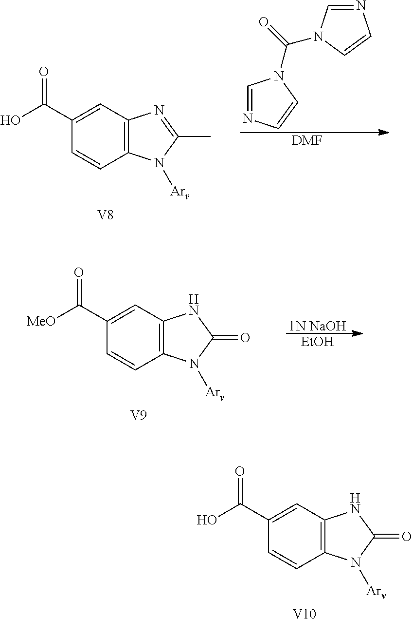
C12=C(C=C(C(O)=O)C=C1)NC(=O)N2[Arv].[V10].C1=NC=CN1C(=O)N1C=NC=C1.[DMF].C12=C(C=C(C(O)=O)C=C1)N=C(C)N2[Arv].[V8].[1N NaOH].[EtOH].C12=C(C=C(C([MeO])=O)C=C1)NC(=O)N2[Arv].[V9]
